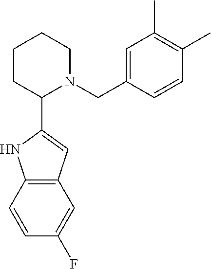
C12=C(C=CC(F)=C1)NC(C1CCCCN1CC1=CC(C)=C(C)C=C1)=C2
